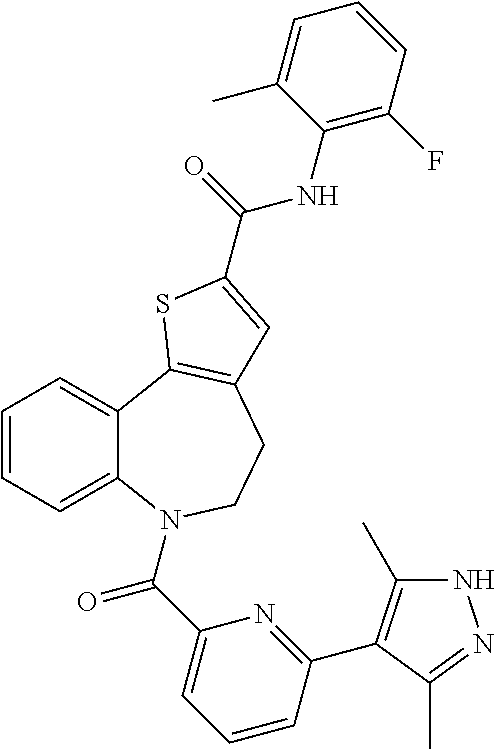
N1C(C)=C(C2=NC(C(=O)N3C4=CC=CC=C4C4=C(CC3)C=C(C(=O)NC3=C(F)C=CC=C3C)S4)=CC=C2)C(C)=N1
